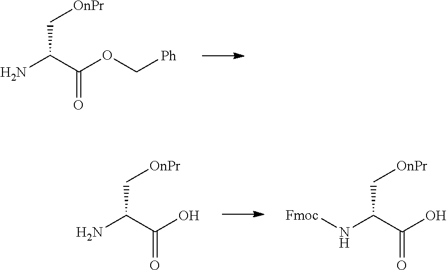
C(C[OnPr])(C(OC[Ph])=O)N.C(C[OnPr])(C(O)=O)N.C(C[OnPr])(C(O)=O)N[Fmoc]
